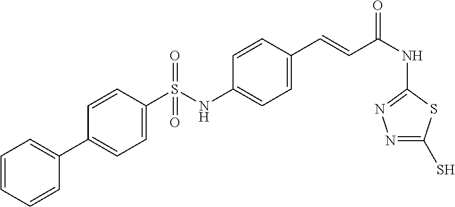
C1=CC(S(NC2=CC=C(C=CC(NC3=NN=C(S)S3)=O)C=C2)(=O)=O)=CC=C1C1=CC=CC=C1
